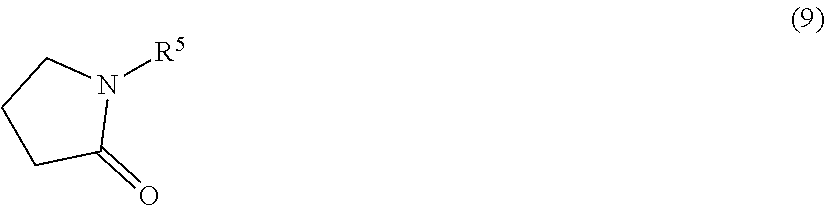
C1CC(=O)N([R5])C1
